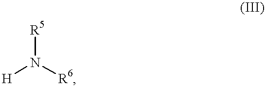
[R5]N([H])[R6]
